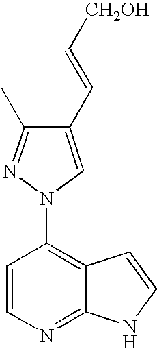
C1=CN=C2C(=C1N1C=C(C=C[CH2OH])C(C)=N1)C=CN2
